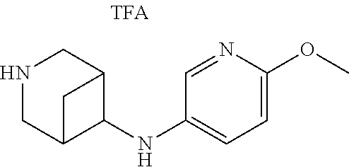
N1CC2C(NC3=CC=C(OC)N=C3)C(C1)C2
